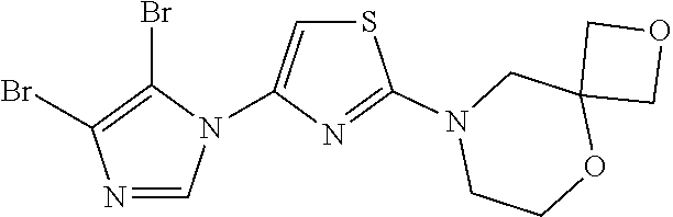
N1=CN(C2=CSC(N3CCOC4(C3)COC4)=N2)C(Br)=C1Br
